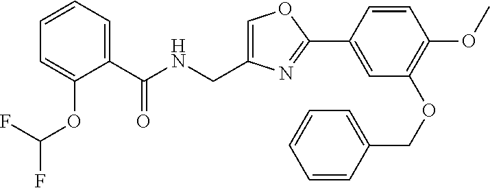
C1=C(CNC(C2=CC=CC=C2OC(F)F)=O)N=C(C2=CC(OCC3=CC=CC=C3)=C(OC)C=C2)O1
